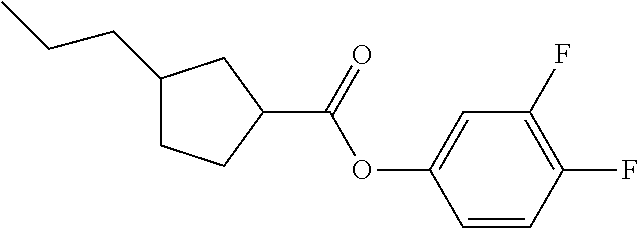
C1(CCC)CCC(C(OC2=CC(F)=C(F)C=C2)=O)C1
